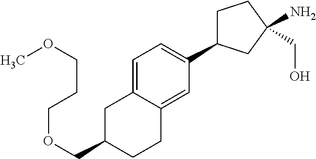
C(OCC1CC2=CC=C(C3CCC(N)(CO)C3)C=C2CC1)CCOC
